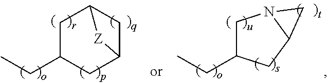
C1C(CC)CC2CC1[Z]2.C1C(CC)CC2N1C2
